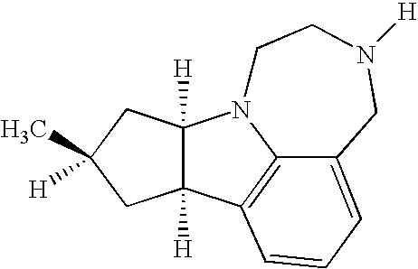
C12([H])C([H])(CC(C)([H])C1)N1C3=C2C=CC=C3CN([H])CC1
